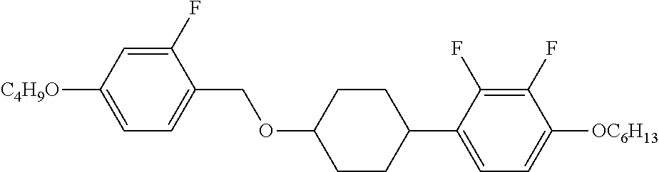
C1(F)=CC([C4H9O])=CC=C1COC1CCC(C2=CC=C([OC6H13])C(F)=C2F)CC1
